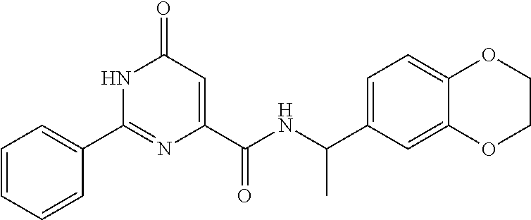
C1=CC=CC(C2=NC(C(=O)NC(C3=CC=C4C(=C3)OCCO4)C)=CC(=O)N2)=C1
